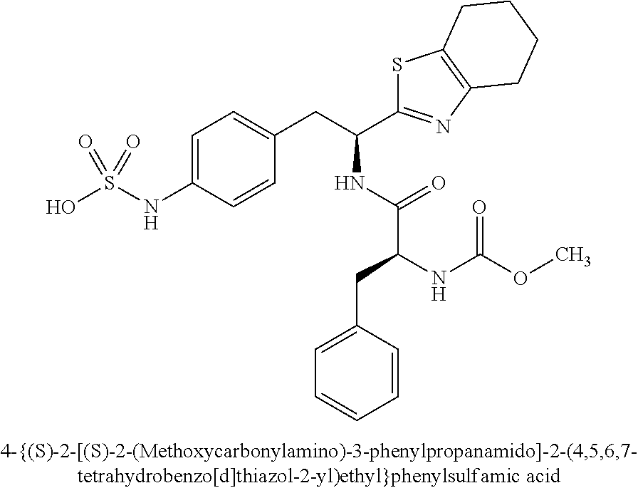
OS(NC1=CC=C(CC(C2=NC3=C(S2)CCCC3)NC(C(NC(OC)=O)CC2=CC=CC=C2)=O)C=C1)(=O)=O
